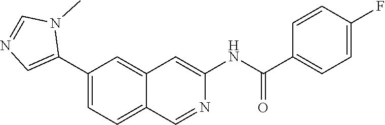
C1(C2=CN=CN2C)=CC=C2C(=C1)C=C(NC(=O)C1=CC=C(F)C=C1)N=C2
